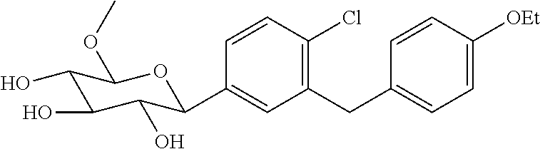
C1(CC2=CC=C([OEt])C=C2)=C(Cl)C=CC(C2C(O)C(O)C(O)C(OC)O2)=C1
